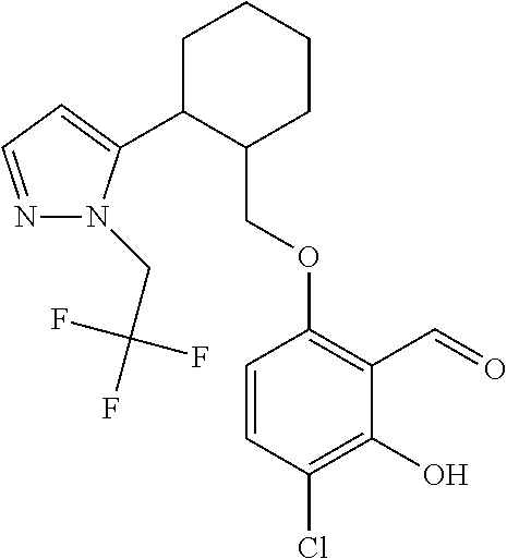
C1C(C2=CC=NN2CC(F)(F)F)C(COC2=C(C=O)C(O)=C(Cl)C=C2)CCC1
